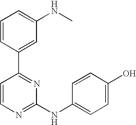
C1=CC(C2=NC(NC3=CC=C(O)C=C3)=NC=C2)=CC(NC)=C1
